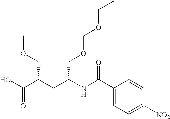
OC(C(COC)CC(NC(C1=CC=C([NO2])C=C1)=O)COCOCC)=O
